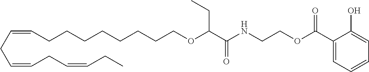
O=C(NCCOC(C1=CC=CC=C1O)=O)C(OCCCCCCCCC=CCC=CCC=CCC)CC
